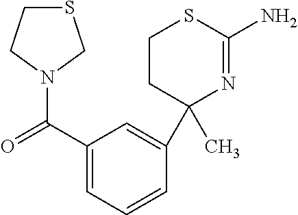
S1CCN(C(C2=CC=CC(C3(C)N=C(N)SCC3)=C2)=O)C1
